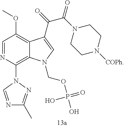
C1=NC(N2C=NC(C)=N2)=C2C(=C1OC)C(C(C(=O)N1CCN([COPh])CC1)=O)=CN2COP(O)(=O)O
